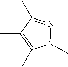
CC1=C(C)N(C)N=C1C
